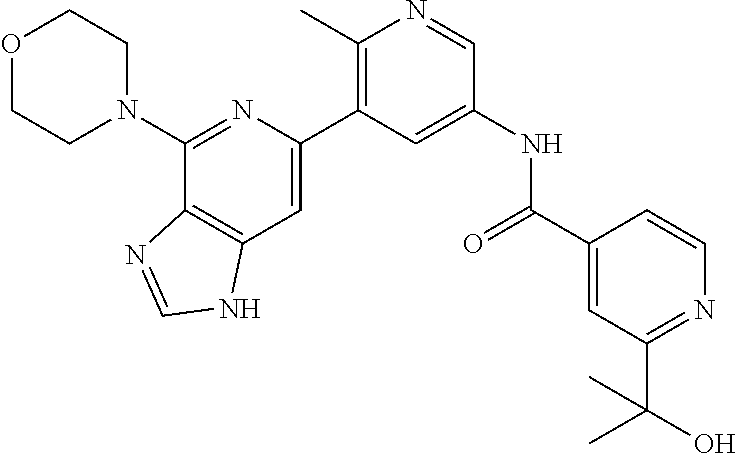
O1CCN(C2=NC(C3=C(C)N=CC(NC(=O)C4=CC(C(O)(C)C)=NC=C4)=C3)=CC3=C2N=CN3)CC1
